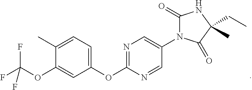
C1(OC2=NC=C(N3C(=O)NC(CC)(C)C3=O)C=N2)=CC=C(C)C(OC(F)(F)F)=C1
